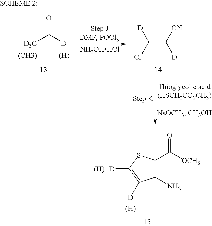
C1(N)=C(C([OCH3])=O)SC([D])=C1[D].[(H)].[(H)].O=C([D])[D3C].[(CH3)].[(H)].C(=C([CN])[D])(Cl)[D].[NH2OHHCl]
